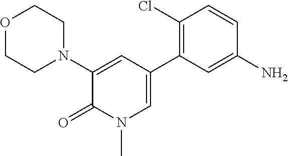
C1(N2CCOCC2)=CC(C2=C(Cl)C=CC(N)=C2)=CN(C)C1=O
